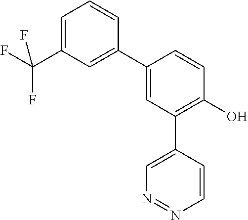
C1=C(C(F)(F)F)C=C(C2=CC(C3=CN=NC=C3)=C(O)C=C2)C=C1
